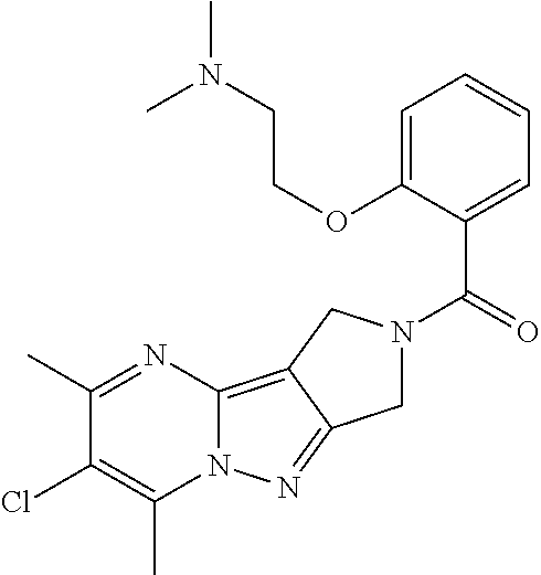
C1(C)=NC2=C3C(=NN2C(C)=C1Cl)CN(C(=O)C1=CC=CC=C1OCCN(C)C)C3
